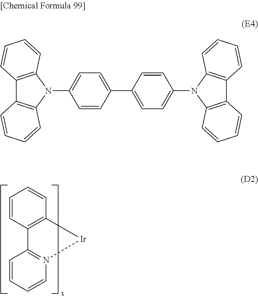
C1=CC2=C(C=C1)[Ir]N1=C2C=CC=C1.C12=C(N(C3=CC=C(C4=CC=C(N5C6=C(C7=C5C=CC=C7)C=CC=C6)C=C4)C=C3)C3=C1C=CC=C3)C=CC=C2
